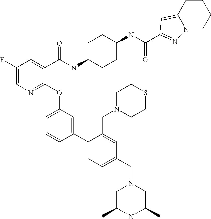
C1(F)=CN=C(OC2=CC=CC(C3=CC=C(CN4CC(C)NC(C)C4)C=C3CN3CCSCC3)=C2)C(C(NC2CCC(NC(=O)C3=NN4CCCCC4=C3)CC2)=O)=C1
